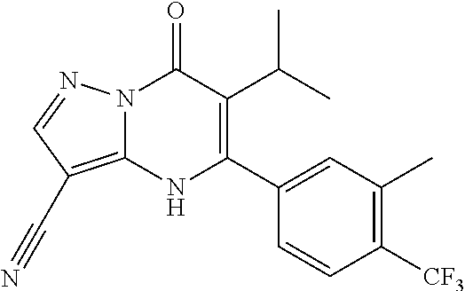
N12C(=C(C#N)C=N1)NC(C1=CC(C)=C([CF3])C=C1)=C(C(C)C)C2=O
